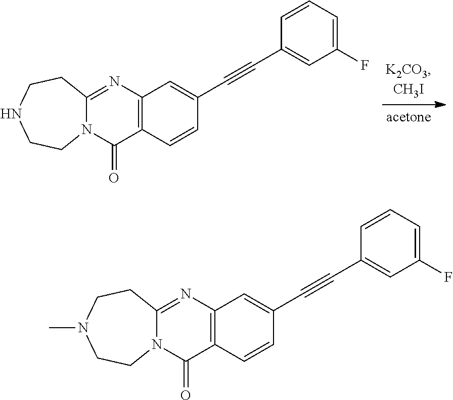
C12=C(C=CC(C#CC3=CC(F)=CC=C3)=C1)C(=O)N1C(=N2)CCNCC1.C12=C(C=CC(C#CC3=CC(F)=CC=C3)=C1)C(=O)N1C(=N2)CCN(C)CC1
